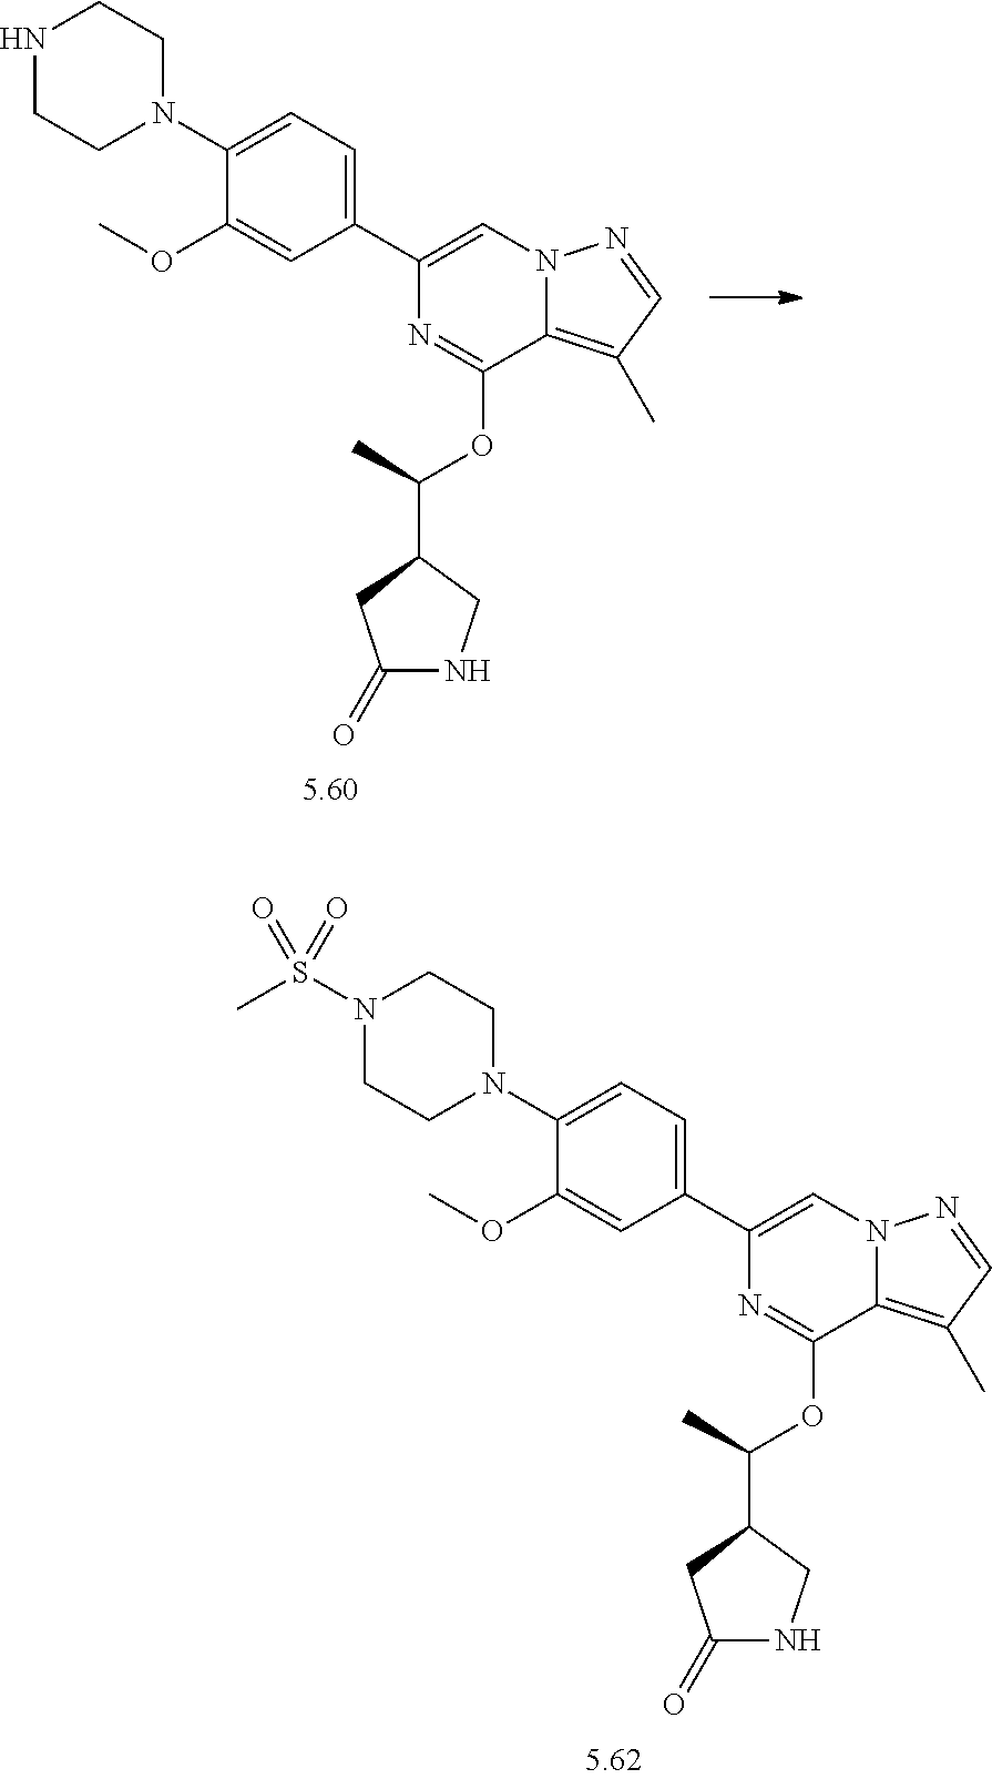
C1(C2=CN3C(=C(C)C=N3)C(OC(C3CC(=O)NC3)C)=N2)=CC=C(N2CCNCC2)C(OC)=C1.C1(C2=CN3C(=C(C)C=N3)C(OC(C3CC(=O)NC3)C)=N2)=CC=C(N2CCN(S(C)(=O)=O)CC2)C(OC)=C1
